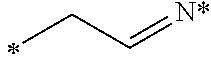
C(C=[N*])C
